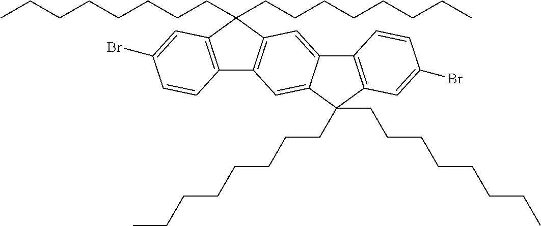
C12=C(C(CCCCCCCC)(CCCCCCCC)C3=C1C=CC(Br)=C3)C=C1C(=C2)C(CCCCCCCC)(CCCCCCCC)C2=C1C=CC(Br)=C2
